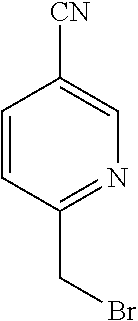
C1=CC(CBr)=NC=C1[CN]
